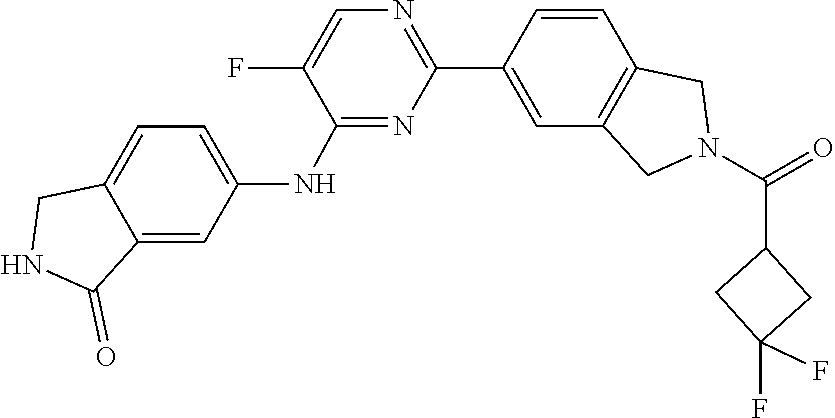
C1=CC2=C(C=C1C1=NC=C(F)C(NC3=CC=C4C(=C3)C(=O)NC4)=N1)CN(C(C1CC(F)(F)C1)=O)C2
